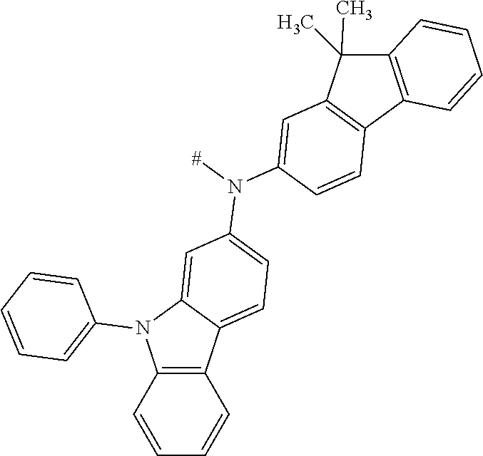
C1=CC2=C(C=C1N([#])C1=CC=C3C(=C1)N(C1=CC=CC=C1)C1=C3C=CC=C1)C(C)(C)C1=C2C=CC=C1
